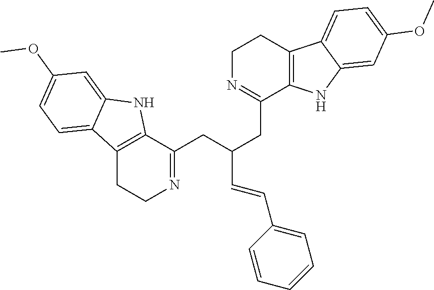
COC1=CC=C2C3=C(C(CC(C=CC4=CC=CC=C4)CC4=NCCC5=C4NC4=CC(OC)=CC=C54)=NCC3)NC2=C1
